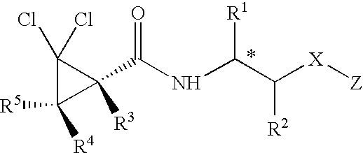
C1(Cl)(Cl)C([R4])([R5])C1(C(NC(C([X][Z])[R2])[R1])=O)[R3]
